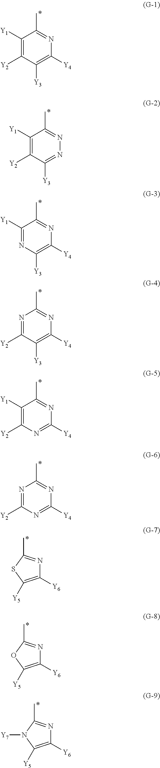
C1([Y1])=C([Y2])C([Y3])=C([Y4])N=C1C.C1([Y1])=C([Y2])C([Y3])=NN=C1C.C1([Y1])=NC([Y3])=C([Y4])N=C1C.N1=C([Y2])C([Y3])=C([Y4])N=C1C.C1([Y1])=C([Y2])N=C([Y4])N=C1C.N1=C([Y2])N=C([Y4])N=C1C.C1([Y6])=C([Y5])SC(C)=N1.C1([Y6])=C([Y5])OC(C)=N1.C1([Y6])=C([Y5])N([Y7])C(C)=N1
